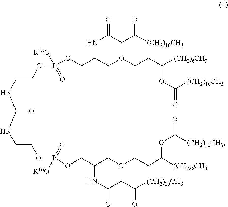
O(CC(COCCC([(CH2)6CH3])OC([(CH2)10CH3])=O)NC(CC([(CH2)10CH3])=O)=O)P(OCCNC(NCCOP(OCC(COCCC([(CH2)6CH3])OC([(CH2)10CH3])=O)NC(CC([(CH2)10CH3])=O)=O)(=O)[R1aO])=O)(=O)[R1aO]
